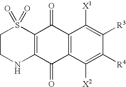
C12=C(C(=O)C3=C(C1=O)C([X1])=C([R3])C([R4])=C3[X2])NCCS2(=O)=O
